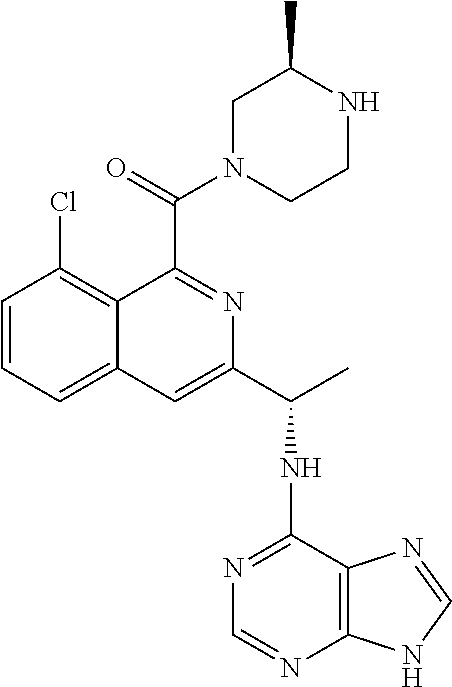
C1=CC=C2C(=C1Cl)C(C(N1CCNC(C)C1)=O)=NC(C(NC1=NC=NC3=C1N=CN3)C)=C2
